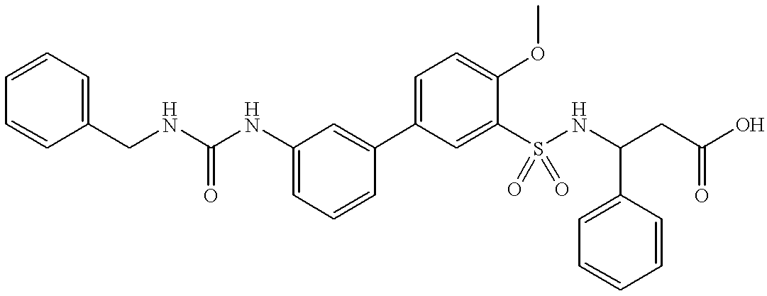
C(NC1=CC=CC(C2=CC=C(OC)C(S(NC(CC(O)=O)C3=CC=CC=C3)(=O)=O)=C2)=C1)(=O)NCC1=CC=CC=C1
